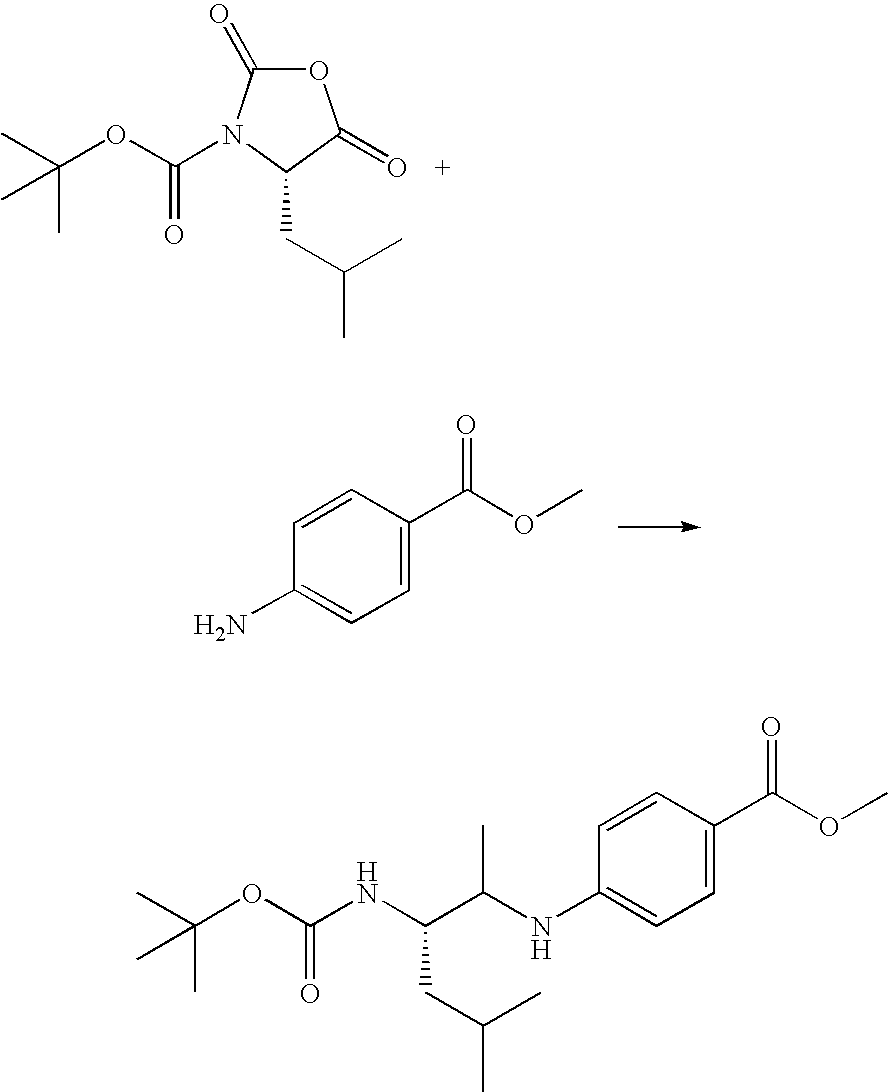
CC(OC(N1C(=O)OC(=O)C1CC(C)C)=O)(C)C.C1=CC(C(=O)OC)=CC=C1N.C1=CC(C(=O)OC)=CC=C1NC(C(NC(OC(C)(C)C)=O)CC(C)C)C
